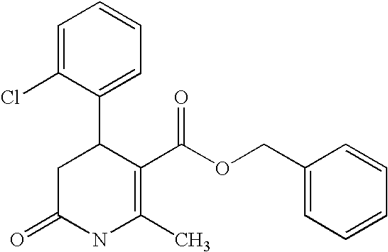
C1=C(Cl)C(C2CC(=O)NC(C)=C2C(OCC2=CC=CC=C2)=O)=CC=C1
